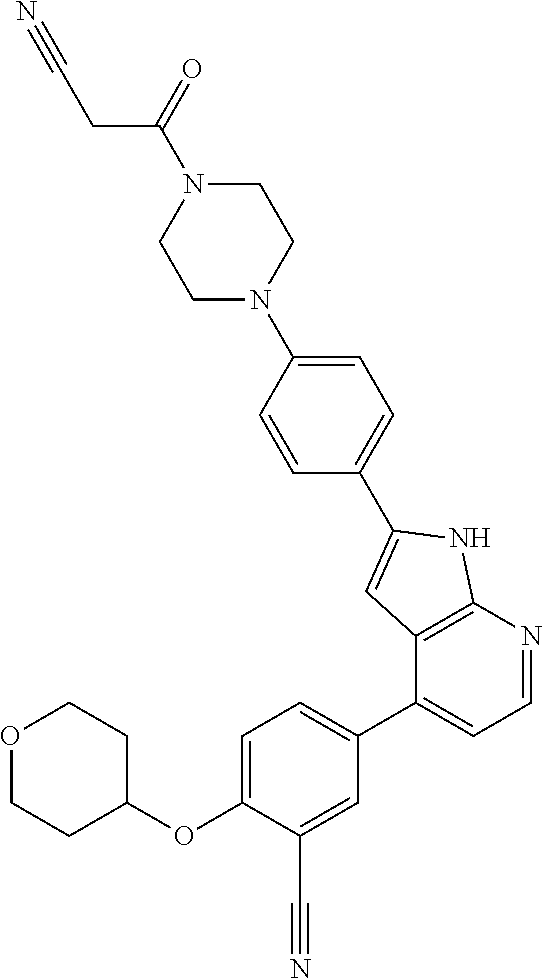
O1CCC(OC2=CC=C(C3=CC=NC4=C3C=C(C3=CC=C(N5CCN(C(=O)CC#N)CC5)C=C3)N4)C=C2C#N)CC1
